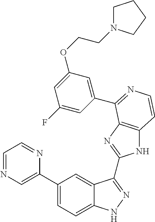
C1(C2=CN=CC=N2)=CC=C2C(=C1)C(C1=NC3=C(N1)C=CN=C3C1=CC(OCCN3CCCC3)=CC(F)=C1)=NN2
